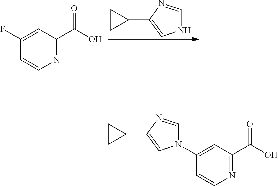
N1C=NC(C2CC2)=C1.C1(F)=CC(C(O)=O)=NC=C1.C1(N2C=NC(C3CC3)=C2)=CC(C(O)=O)=NC=C1
